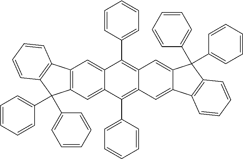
C12=C(C=C3C(=C1)C(C1=CC=CC=C1)=C1C(=C3C3=CC=CC=C3)C=C3C(=C1)C(C1=CC=CC=C1)(C1=CC=CC=C1)C1=C3C=CC=C1)C(C1=CC=CC=C1)(C1=CC=CC=C1)C1=C2C=CC=C1
